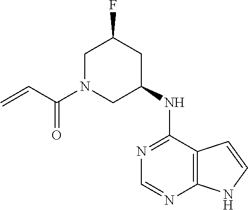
C(N1CC(F)CC(NC2=NC=NC3=C2C=CN3)C1)(=O)C=C
